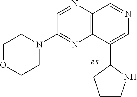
C1=NC2=C(N=C1N1CCOCC1)C(C1CCCN1)=CN=C2
